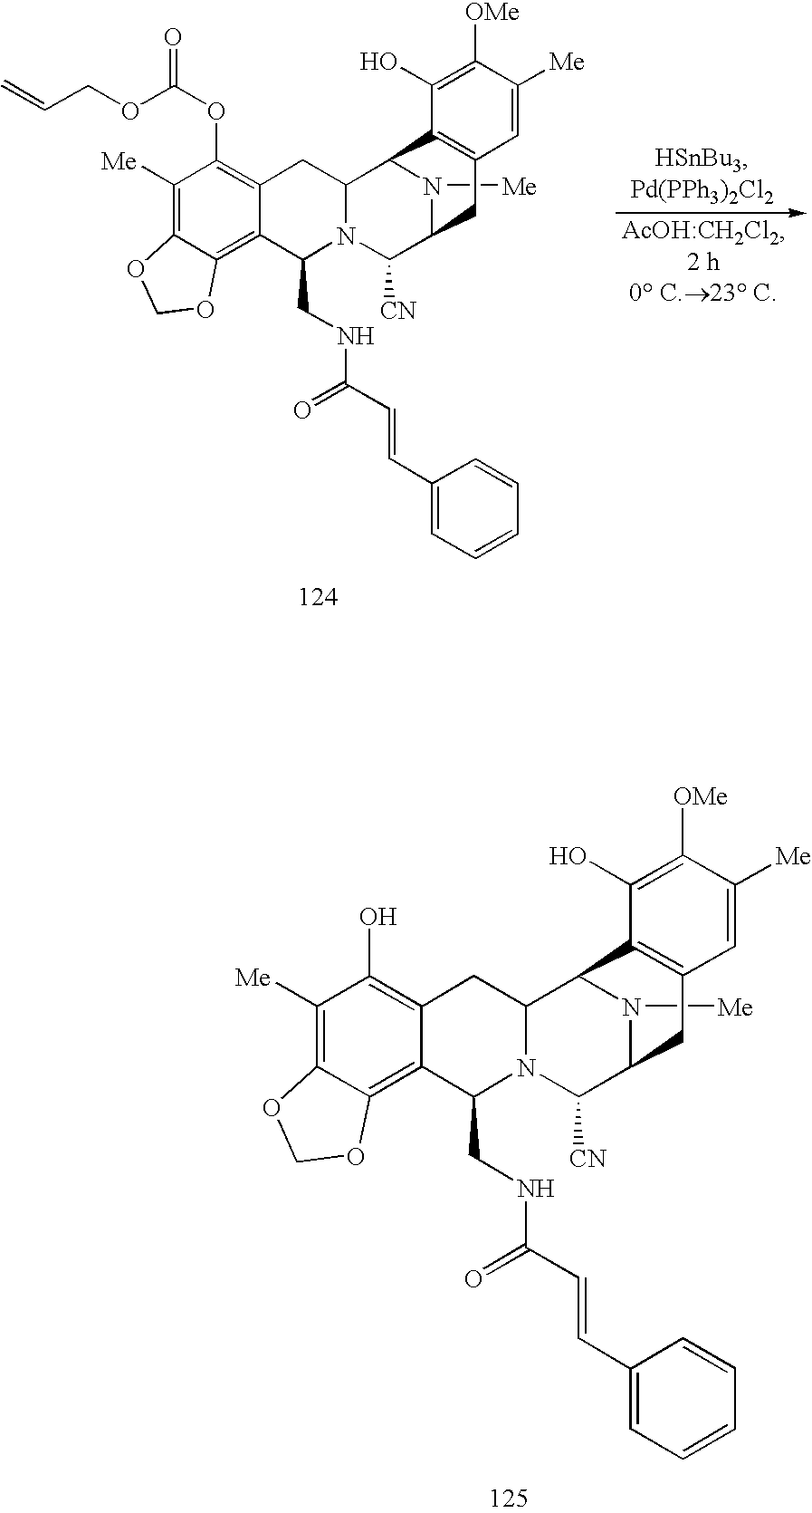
C1([Me])=C2C(=C3C(=C1O)CC1N(C3CNC(=O)C=CC3=CC=CC=C3)C([CN])C3N([Me])C1C1=C(C3)C=C([Me])C([OMe])=C1O)OCO2.C1([Me])=C2C(=C3C(=C1OC(OCC=C)=O)CC1N(C3CNC(=O)C=CC3=CC=CC=C3)C([CN])C3N([Me])C1C1=C(C3)C=C([Me])C([OMe])=C1O)OCO2
